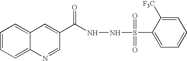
C1=CC=C2C(=C1)C=C(C(=O)NNS(C1=CC=CC=C1[F3C])(=O)=O)C=N2
